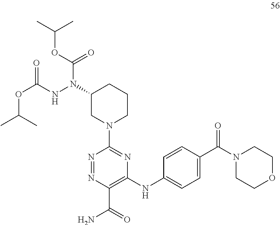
N1=NC(C(=O)N)=C(NC2=CC=C(C(N3CCOCC3)=O)C=C2)N=C1N1CC(N(NC(=O)OC(C)C)C(OC(C)C)=O)CCC1
